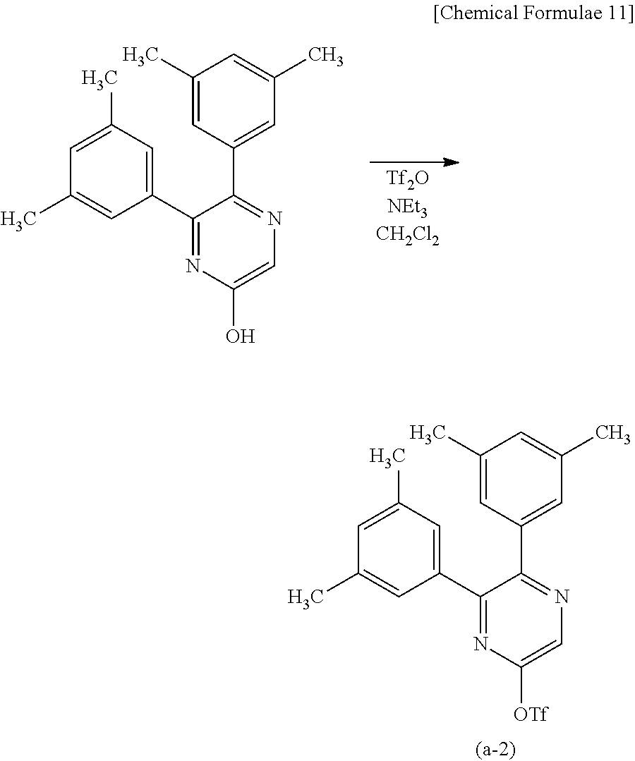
C1(C2=NC(O)=CN=C2C2=CC(C)=CC(C)=C2)=CC(C)=CC(C)=C1.C1(C2=NC([OTf])=CN=C2C2=CC(C)=CC(C)=C2)=CC(C)=CC(C)=C1
